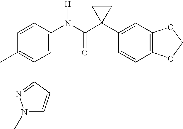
C1(N(C(C2(C3=CC4=C(C=C3)OCO4)CC2)=O)[H])=CC(C2=NN(C)C=C2)=C(C)C=C1
